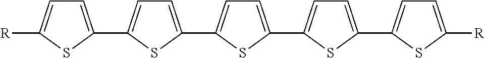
C1=C(C2=CC=C(C3=CC=C(C4=CC=C(C5=CC=C([R])S5)S4)S3)S2)SC([R])=C1
